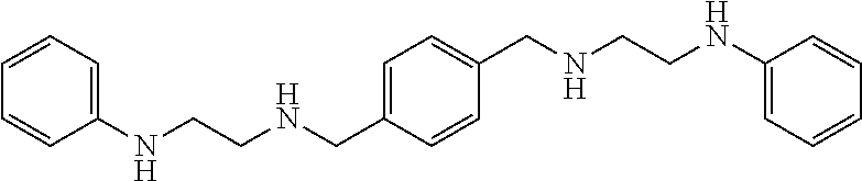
C1=CC(NCCNCC2=CC=C(CNCCNC3=CC=CC=C3)C=C2)=CC=C1
